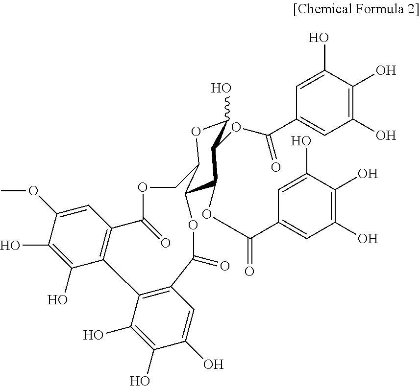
C1(O)OC2C(C(OC(C3=CC(O)=C(O)C(O)=C3)=O)C1OC(C1=CC(O)=C(O)C(O)=C1)=O)OC(=O)C1=C(C(O)=C(O)C(O)=C1)C1=C(C=C(OC)C(O)=C1O)C(=O)OC2
